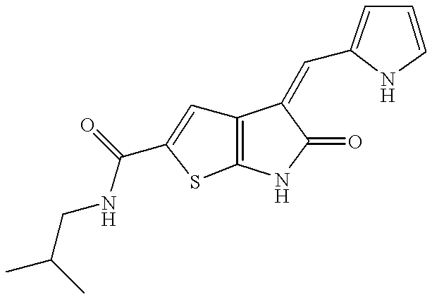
C12=C(NC(=O)C1=CC1=CC=CN1)SC(C(NCC(C)C)=O)=C2
